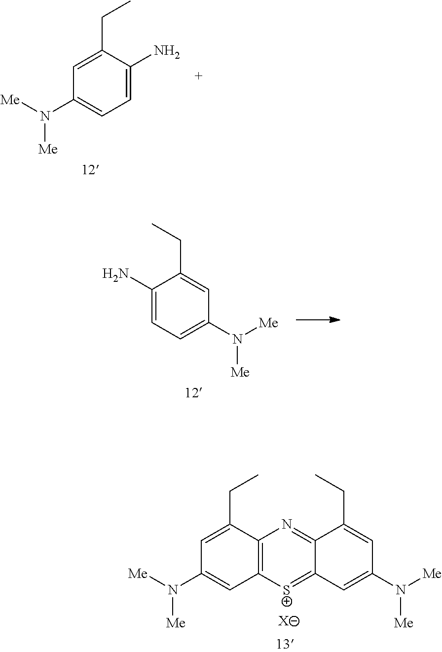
C1=C(CC)C(N)=CC=C1N([Me])[Me].C1=C(CC)C(N)=CC=C1N([Me])[Me].C1=C(CC)C2=C(C=C1N([Me])[Me])[S+]=C1C(=N2)C(CC)=CC(N([Me])[Me])=C1.[X]
